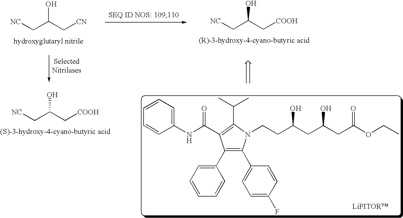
[NC]CC(C[CN])O.[NC]CC(C[COOH])O.[NC]CC(C[COOH])O.C1=CC=CC(NC(C2=C(C(C)C)N(CCC(CC(CC(OCC)=O)O)O)C(C3=CC=C(F)C=C3)=C2C2=CC=CC=C2)=O)=C1
